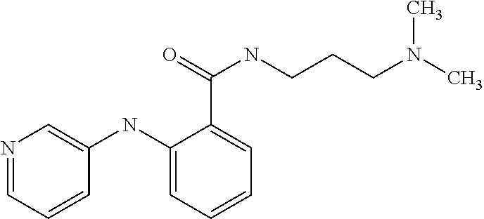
N1=CC=CC(NC2=CC=CC=C2C(=O)NCCCN(C)C)=C1
